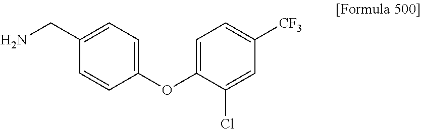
NCC1=CC=C(OC2=CC=C([CF3])C=C2Cl)C=C1
